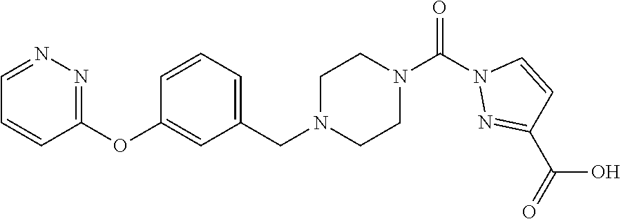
C1=NN=C(OC2=CC(CN3CCN(C(N4N=C(C(=O)O)C=C4)=O)CC3)=CC=C2)C=C1
